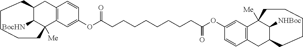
C12C([BocHN])C([Me])(C3=C(C1)C=CC(OC(CCCCCCCCC(OC1=CC4=C(CC5C([NHBoc])C4([Me])CCCCC5)C=C1)=O)=O)=C3)CCCCC2
